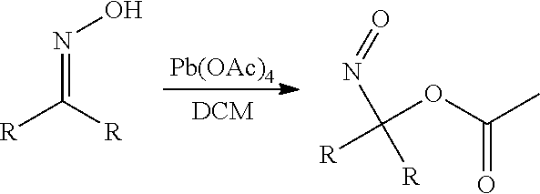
[R]C([R])=NO.[Pb(OAc)4].O(C(C)=O)C([R])([R])N=O
